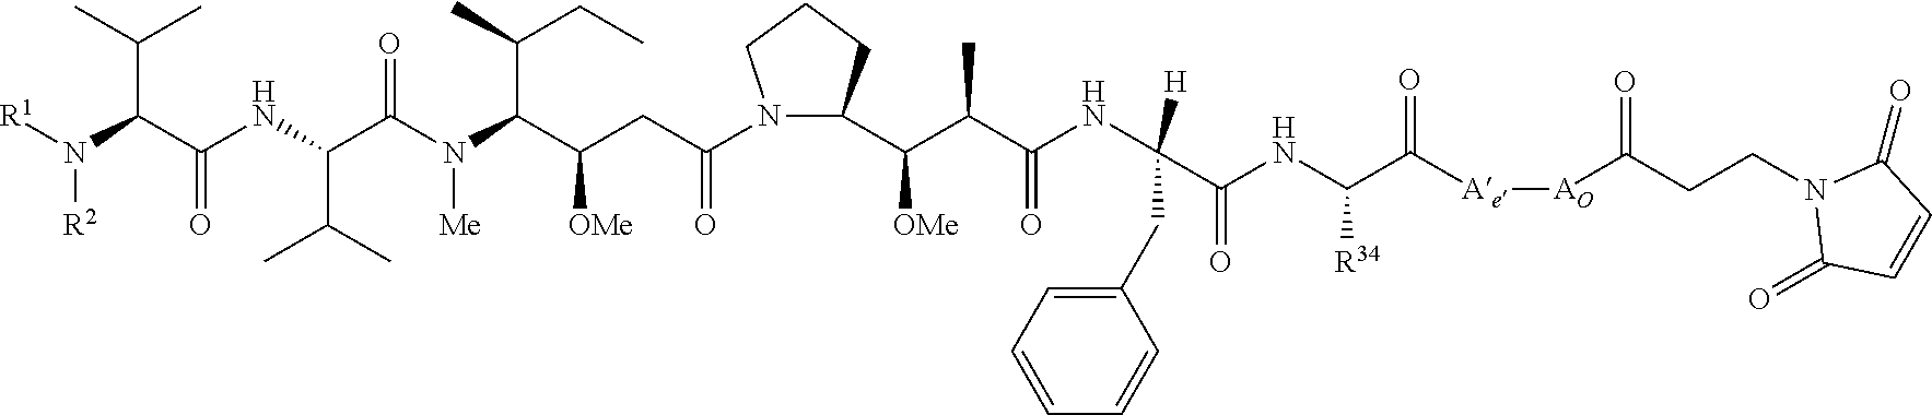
[AO]([Ae]C(C(NC(C(NC(C(C(C1N(C(CC(C(N(C(C(NC(C(N([R1])[R2])C(C)C)=O)C(C)C)=O)[Me])C(C)CC)[OMe])=O)CCC1)[OMe])C)=O)(CC1=CC=CC=C1)[H])=O)[R34])=O)C(CCN1C(=O)C=CC1=O)=O
